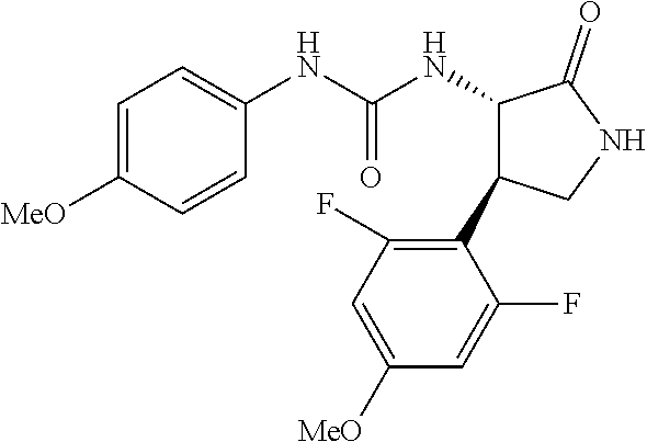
C1=C([MeO])C=CC(NC(NC2C(=O)NCC2C2=C(F)C=C([MeO])C=C2F)=O)=C1
